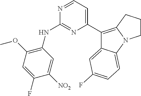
C1(NC2=NC(C3=C4N(C5=CC=C(F)C=C35)CCC4)=CC=N2)=C(OC)C=C(F)C([NO2])=C1
